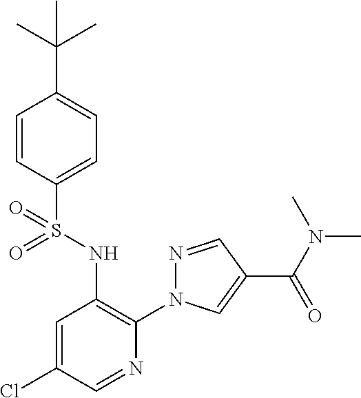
C1=CC(S(NC2=C(N3N=CC(C(=O)N(C)C)=C3)N=CC(Cl)=C2)(=O)=O)=CC=C1C(C)(C)C
